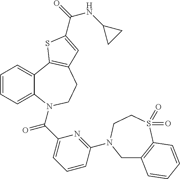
C1=CC=C2C(=C1)C1=C(CCN2C(C2=CC=CC(N3CC4=C(S(=O)(=O)CC3)C=CC=C4)=N2)=O)C=C(C(=O)NC2CC2)S1
